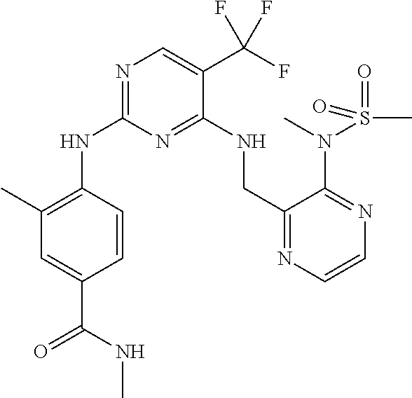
N1=C(NC2=C(C)C=C(C(NC)=O)C=C2)N=C(NCC2=NC=CN=C2N(C)S(=O)(C)=O)C(C(F)(F)F)=C1
